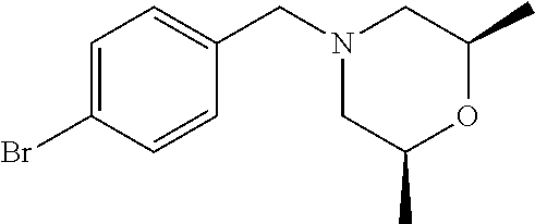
C1=C(Br)C=CC(CN2CC(C)OC(C)C2)=C1
